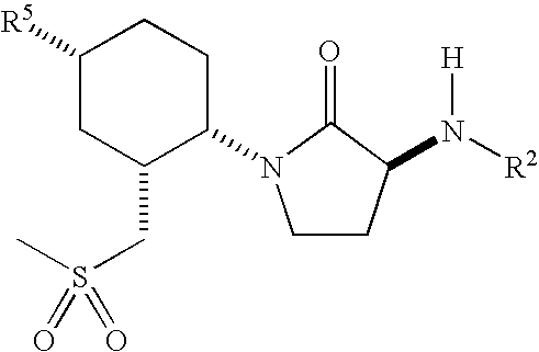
C1(N2CCC(N([R2])[H])C2=O)CCC([R5])CC1CS(C)(=O)=O
